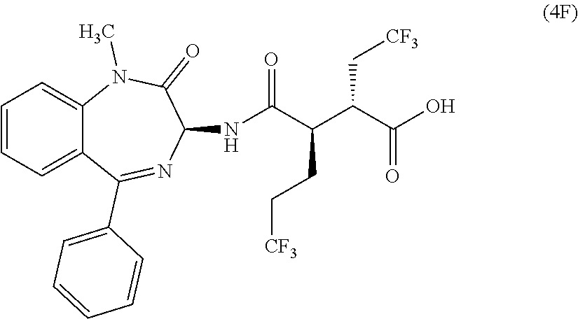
C(C(C(C(O)=O)C[CF3])CC[CF3])(=O)NC1N=C(C2=CC=CC=C2)C2=CC=CC=C2N(C)C1=O
